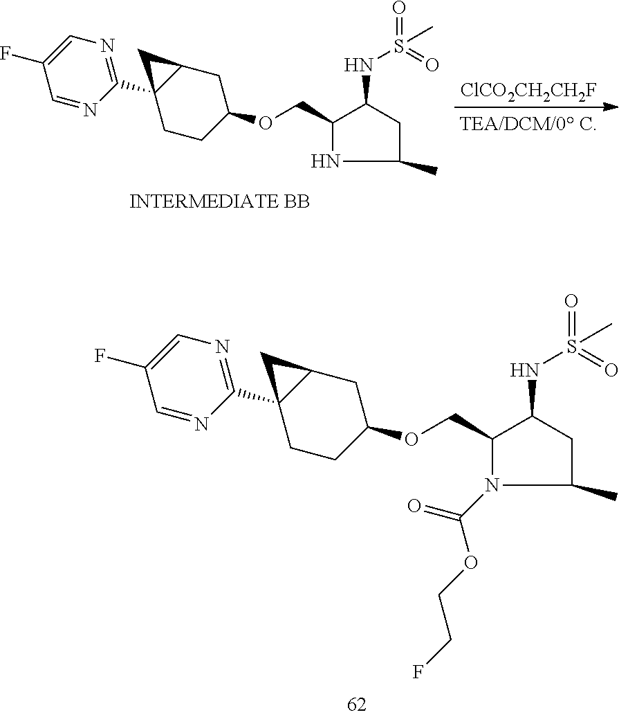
N1C(COC2CC3C(C4=NC=C(F)C=N4)(CC2)C3)C(NS(=O)(=O)C)CC1C.[ClCO2CH2CH2F].N1(C(=O)OCCF)C(COC2CC3C(C4=NC=C(F)C=N4)(CC2)C3)C(NS(=O)(=O)C)CC1C
